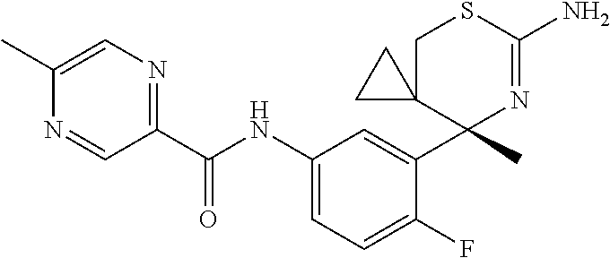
C1(C(NC2=CC=C(F)C(C3(C)N=C(N)SCC34CC4)=C2)=O)=NC=C(C)N=C1
